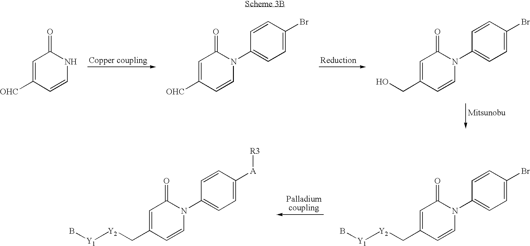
C1=C([OHC])C=CNC1=O.C1=C([OHC])C=CN(C2=CC=C(Br)C=C2)C1=O.C1=C(CO)C=CN(C2=CC=C(Br)C=C2)C1=O.C1=CC(Br)=CC=C1N1C(=O)C=C(C[Y2][Y1]B)C=C1.C1=CC([A][R3])=CC=C1N1C(=O)C=C(C[Y2][Y1]B)C=C1
